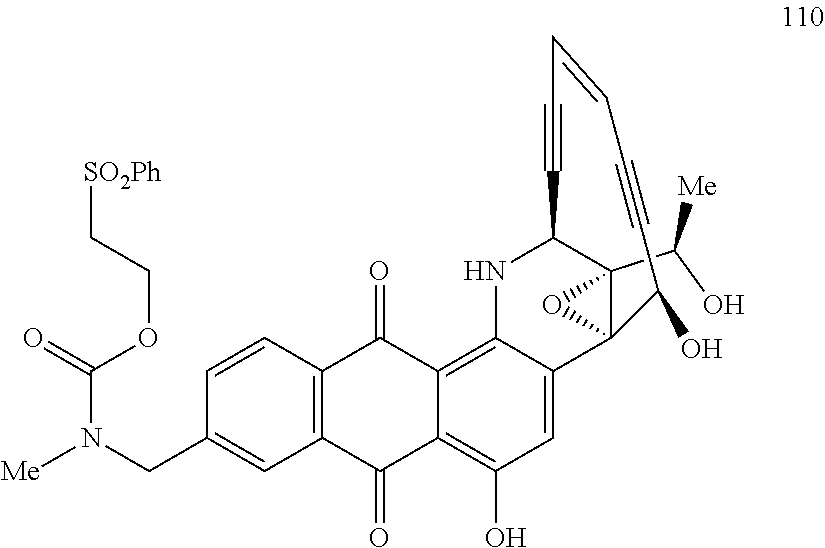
C12(C(O)[Me])C3(C4=CC(O)=C5C(=O)C6=C(C(=O)C5=C4NC1C#CC=CC#CC3O)C=CC(CN([Me])C(=O)OCC[SO2Ph])=C6)O2
